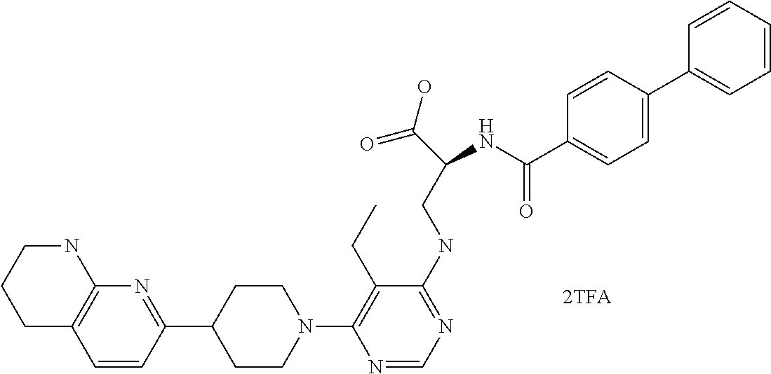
N1(C2=C(CC)C(NCC(C(=O)O)NC(=O)C3=CC=C(C4=CC=CC=C4)C=C3)=NC=N2)CCC(C2=NC3=C(C=C2)CCCN3)CC1
